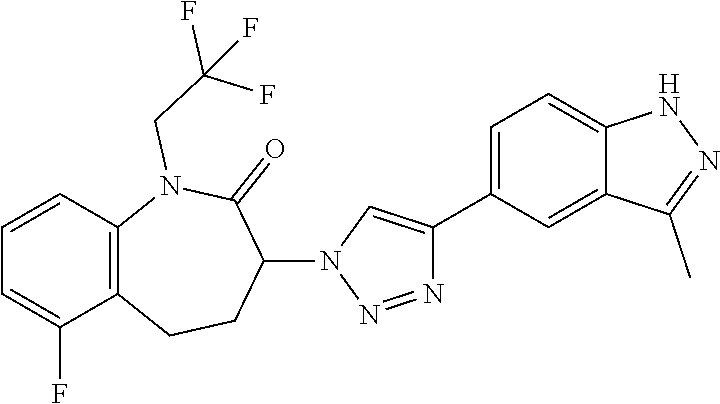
C1=CC2=C(C(F)=C1)CCC(N1C=C(C3=CC=C4C(=C3)C(C)=NN4)N=N1)C(=O)N2CC(F)(F)F
